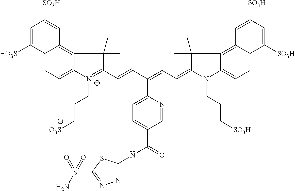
C12=CC=C3C(=C1C=C([SO3H])C=C2[HO3S])C(C)(C)C(C=CC(=CC=C1N(CCC[SO3H])C2=CC=C4C(=C2C1(C)C)C=C([SO3H])C=C4[SO3H])C1=CC=C(C(=O)NC2=NN=C(S(=O)(N)=O)S2)C=N1)=[N+]3CCC[O3S]
